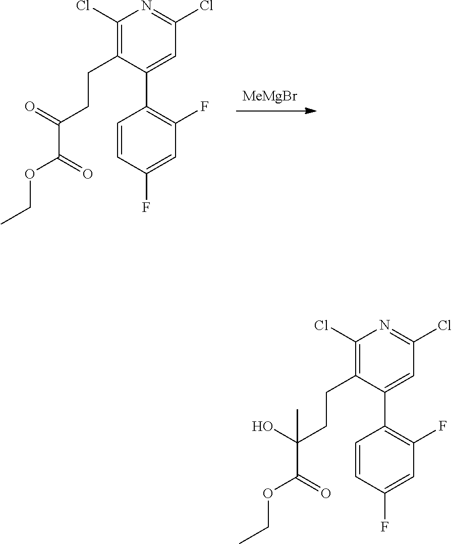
[MeMgBr].C1(Cl)=NC(Cl)=C(CCC(C(OCC)=O)=O)C(C2=C(F)C=C(F)C=C2)=C1.C1(Cl)=NC(Cl)=C(CCC(C(OCC)=O)(O)C)C(C2=C(F)C=C(F)C=C2)=C1
